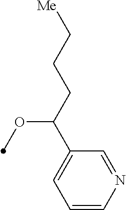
C1=CN=CC(C(CCC[Me])OC)=C1
